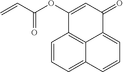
C1=CC=C2C3=C1C(OC(C=C)=O)=CC(=O)C3=CC=C2
